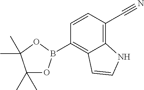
C1(C)(C)OB(C2=C3C(=C(C#N)C=C2)NC=C3)OC1(C)C
